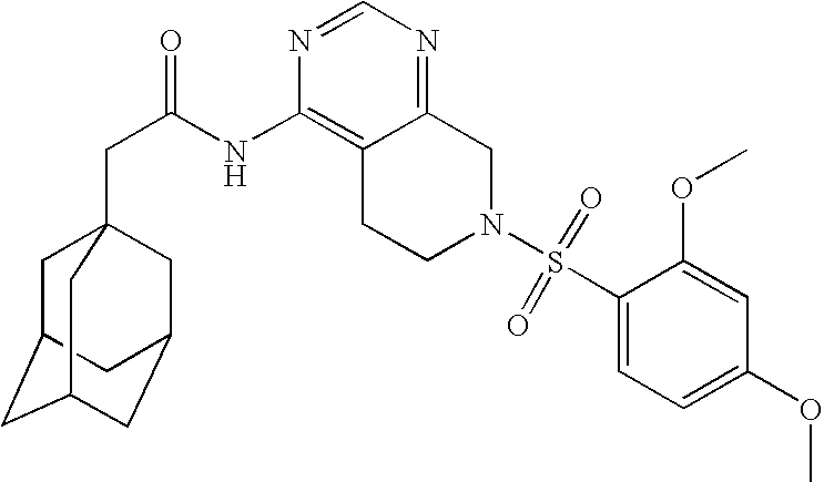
C1C2CC3CC(CC1(CC(=O)NC1=C4C(=NC=N1)CN(S(C1=CC=C(OC)C=C1OC)(=O)=O)CC4)C3)C2
